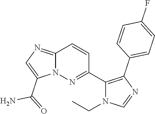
C12=NC=C(C(=O)N)N1N=C(C1=C(C3=CC=C(F)C=C3)N=CN1CC)C=C2
